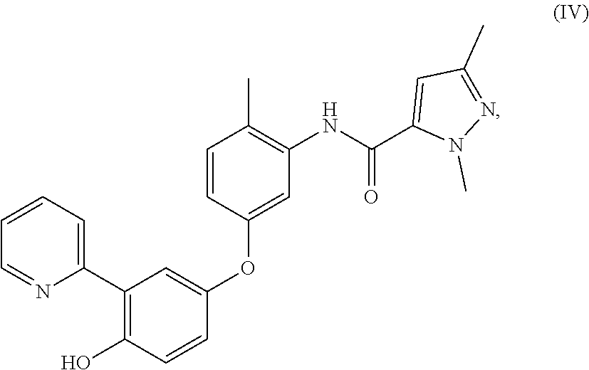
C1=CC=NC(C2=C(O)C=CC(OC3=CC(NC(C4=CC(C)=NN4C)=O)=C(C)C=C3)=C2)=C1
